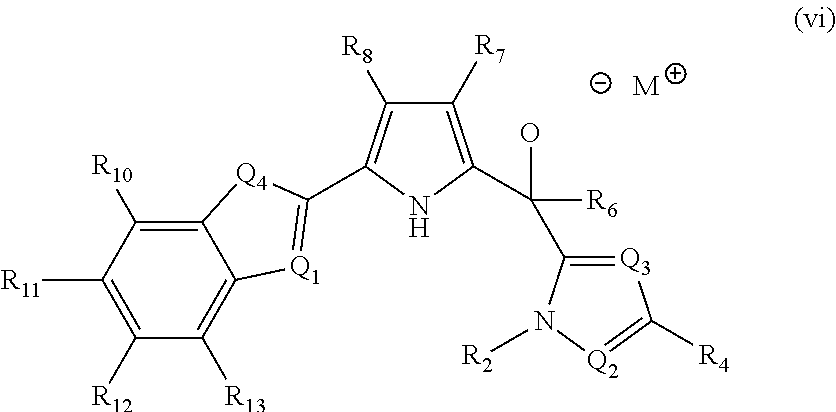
C12=C([R10])C([R11])=C([R12])C([R13])=C1[Q1]=C(C1=C([R8])C([R7])=C(C(C3=[Q3]C([R4])=[Q2]N3[R2])([R6])O)N1)[Q4]2.[M]
